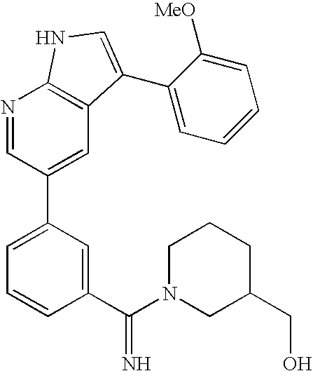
N1=CC(C2=CC=CC(C(N3CC(CO)CCC3)=N)=C2)=CC2=C1NC=C2C1=CC=CC=C1[MeO]
